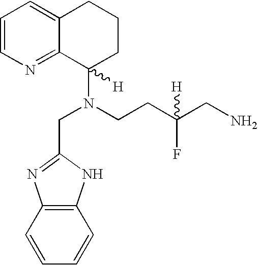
C1=CN=C2C(=C1)CCCC2(N(CCC(CN)([H])F)CC1=NC2=C(N1)C=CC=C2)[H]
